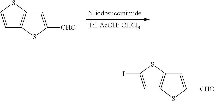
C1=C(I)SC2=C1SC([CHO])=C2.C1=CSC2=C1SC([CHO])=C2
